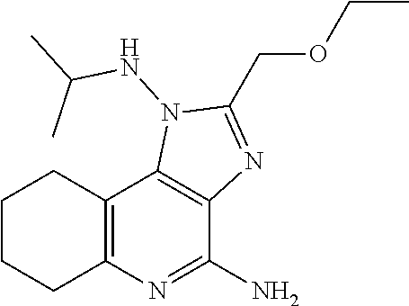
C1CCC2=C(C1)C1=C(C(N)=N2)N=C(COCC)N1NC(C)C
